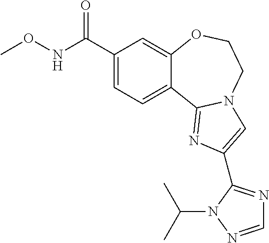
C1(C(NOC)=O)=CC=C2C(=C1)OCCN1C2=NC(C2=NC=NN2C(C)C)=C1
